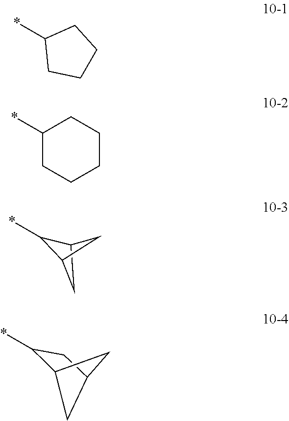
*C1C2CC1C2.*C1CCCC1.*C1CCCCC1.*C1C2CC(C1)C2
